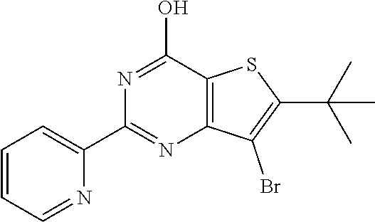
C12=C(C(O)=NC(C3=CC=CC=N3)=N1)SC(C(C)(C)C)=C2Br
